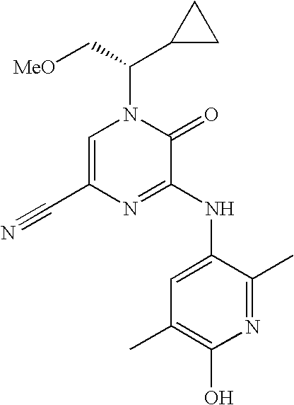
C1=C(C#N)N=C(NC2=CC(C)=C(O)N=C2C)C(=O)N1C(C[MeO])C1CC1
